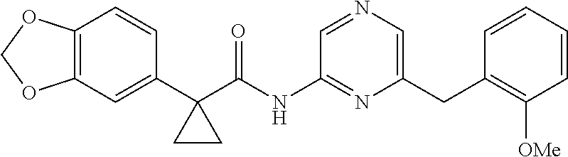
C12=C(C=C(C3(C(=O)NC4=NC(CC5=C([OMe])C=CC=C5)=CN=C4)CC3)C=C1)OCO2
